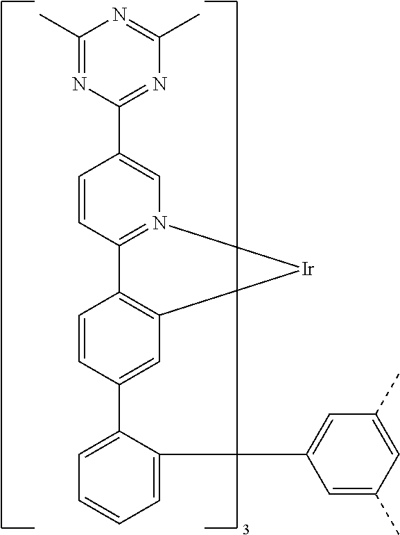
C1=C(C2=CC3=C(C=C2)C2=N(C=C(C4=NC(C)=NC(C)=N4)C=C2)[Ir]3)C(C2=CC(C)=CC(C)=C2)=CC=C1
